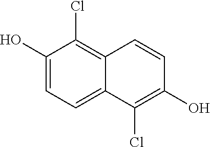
C1(O)=CC=C2C(=C1Cl)C=CC(O)=C2Cl
